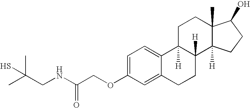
C1=C2C(=CC=C1OCC(NCC(C)(C)S)=O)C1([H])C([H])(CC2)C2([H])C(C)(CC1)C(O)CC2
